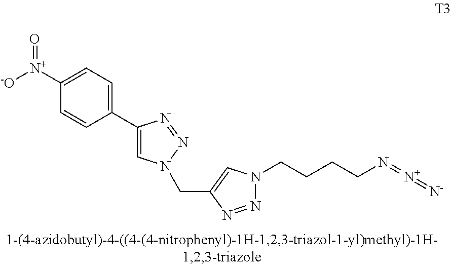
C1([N+](=O)[-O])=CC=C(C2=CN(CC3=CN(CCCCN=[N+]=[N-])N=N3)N=N2)C=C1
